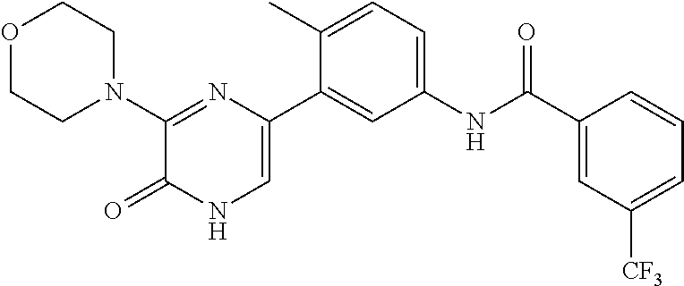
O1CCN(C2=NC(C3=CC(NC(C4=CC([CF3])=CC=C4)=O)=CC=C3C)=CNC2=O)CC1
